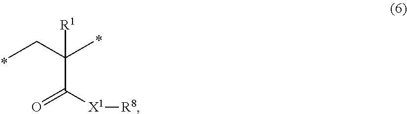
C(C(CC)(C)[R1])([X1][R8])=O
